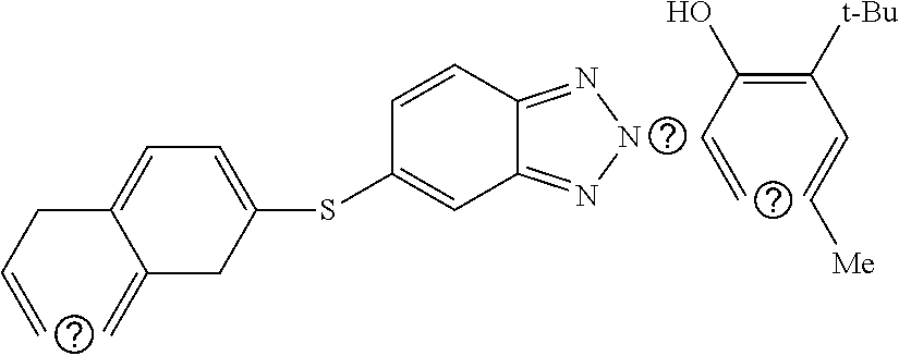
C(=C)C(=C(C=C[Me])[t-Bu])O.C1(=C)CC(SC2=CC3=NNN=C3C=C2)=CC=C1CC=C
